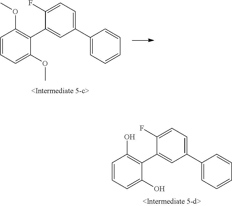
C1=CC=C(O)C(C2=CC(C3=CC=CC=C3)=CC=C2F)=C1O.C1=CC=C(OC)C(C2=CC(C3=CC=CC=C3)=CC=C2F)=C1OC
